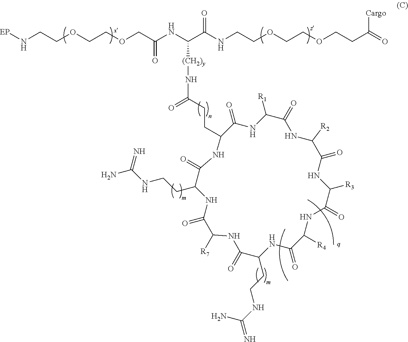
[EP]NCCOCCOCC(NC(C(NCCOCCOCCC(=O)[Cargo])=O)[(CH2)y]NC(CCC1C(=O)NC([R1])C(=O)NC([R2])C(=O)NC([R3])C(=O)NC([R4])C(=O)NC(CCNC(=N)N)C(=O)NC([R7])C(=O)NC(CCNC(=N)N)C(=O)N1)=O)=O
